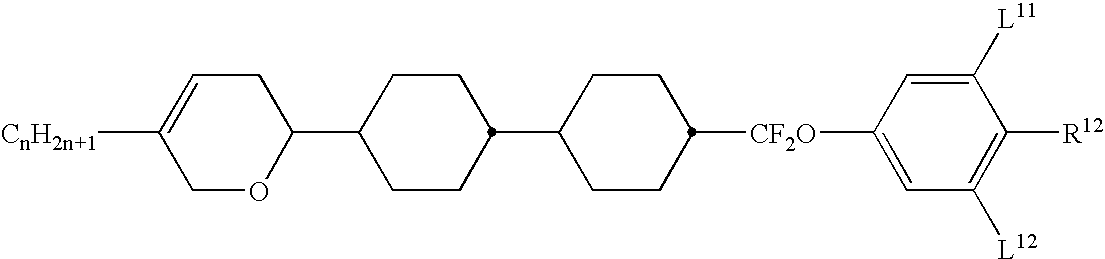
C1=C([CnH2n+1])COC(C2CCC(C3CCC([CF2O]C4=CC([L12])=C([R12])C([L11])=C4)CC3)CC2)C1
